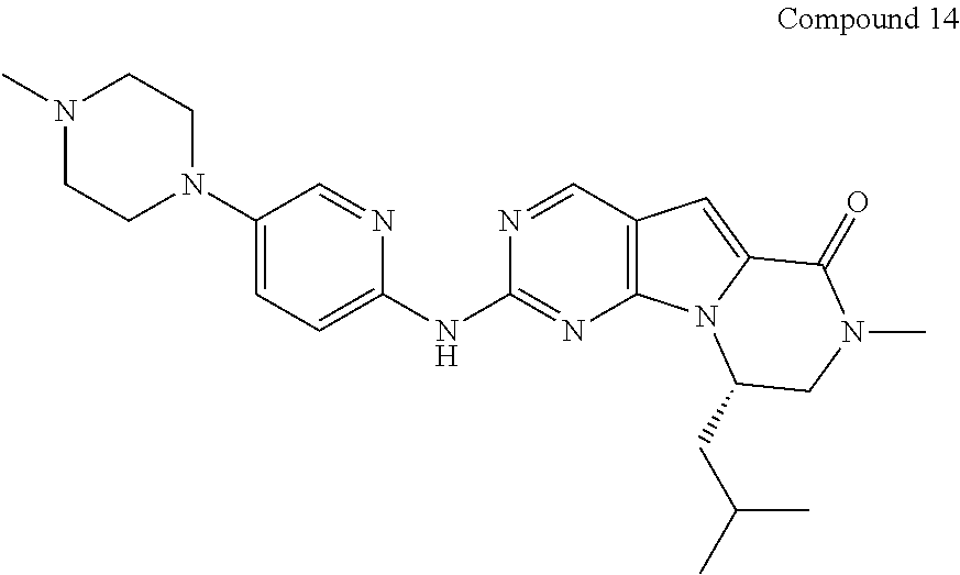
C1(N2CCN(C)CC2)=CC=C(NC2=NC3=C(C=N2)C=C2N3C(CC(C)C)CN(C)C2=O)N=C1
